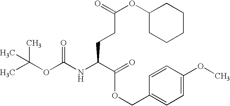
C(CC(NC(OC(C)(C)C)=O)C(=O)OCC1=CC=C(OC)C=C1)C(OC1CCCCC1)=O
